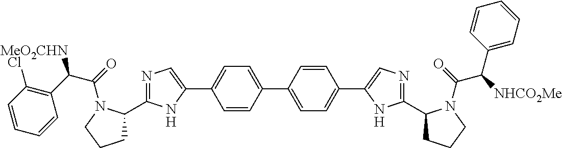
C1(C2=NC=C(C3=CC=C(C4=CC=C(C5=CN=C(C6CCCN6C(=O)C([NHCO2Me])C6=CC=CC=C6)N5)C=C4)C=C3)N2)CCCN1C(=O)C([MeO2CHN])C1=C(Cl)C=CC=C1
